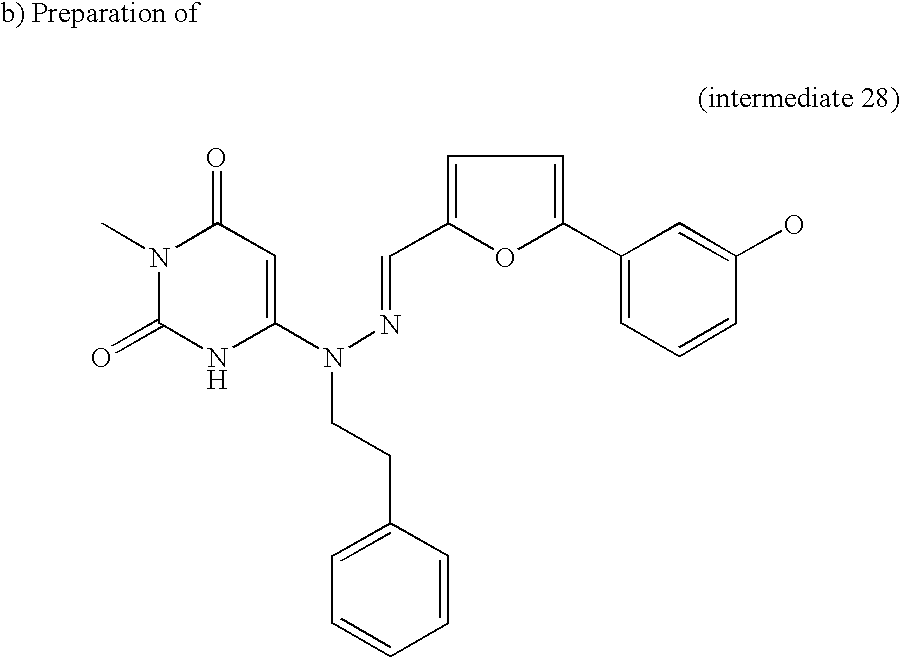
C1(=O)N(C)C(=O)NC(N(N=CC2=CC=C(C3=CC=CC(O)=C3)O2)CCC2=CC=CC=C2)=C1
